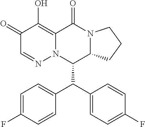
C1(=O)C=NN2C(=C1O)C(=O)N1C(C2C(C2=CC=C(F)C=C2)C2=CC=C(F)C=C2)CCC1
